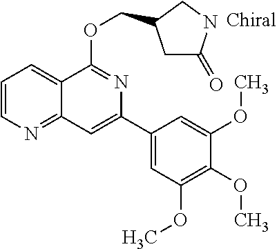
C1=CN=C2C(=C1)C(OCC1CC(=O)NC1)=NC(C1=CC(OC)=C(OC)C(OC)=C1)=C2
